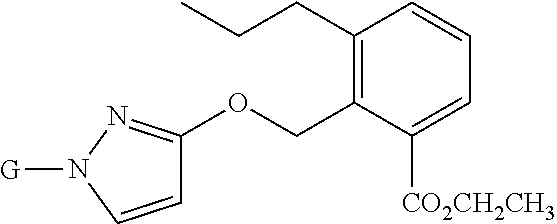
C1(CCC)=C(COC2=NN([G])C=C2)C([CO2CH2CH3])=CC=C1
